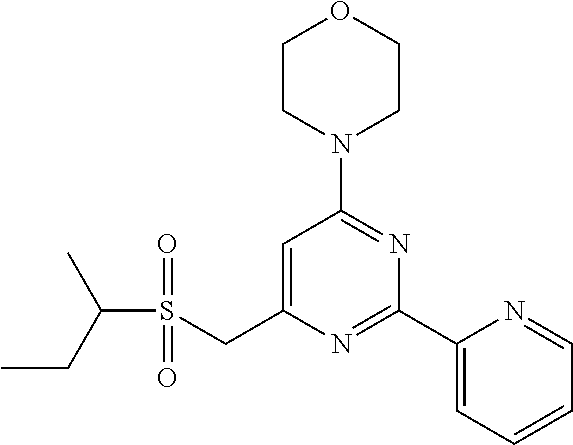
C1CN(C2=NC(C3=CC=CC=N3)=NC(CS(C(CC)C)(=O)=O)=C2)CCO1
